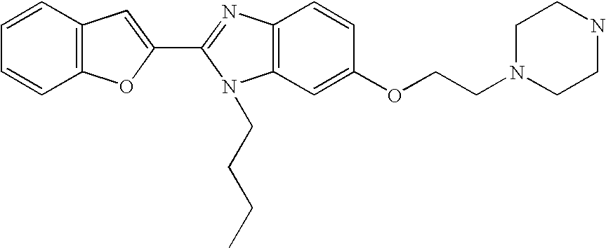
C1=CC=CC2=C1C=C(C1=NC3=C(N1CCCC)C=C(OCCN1CCNCC1)C=C3)O2
